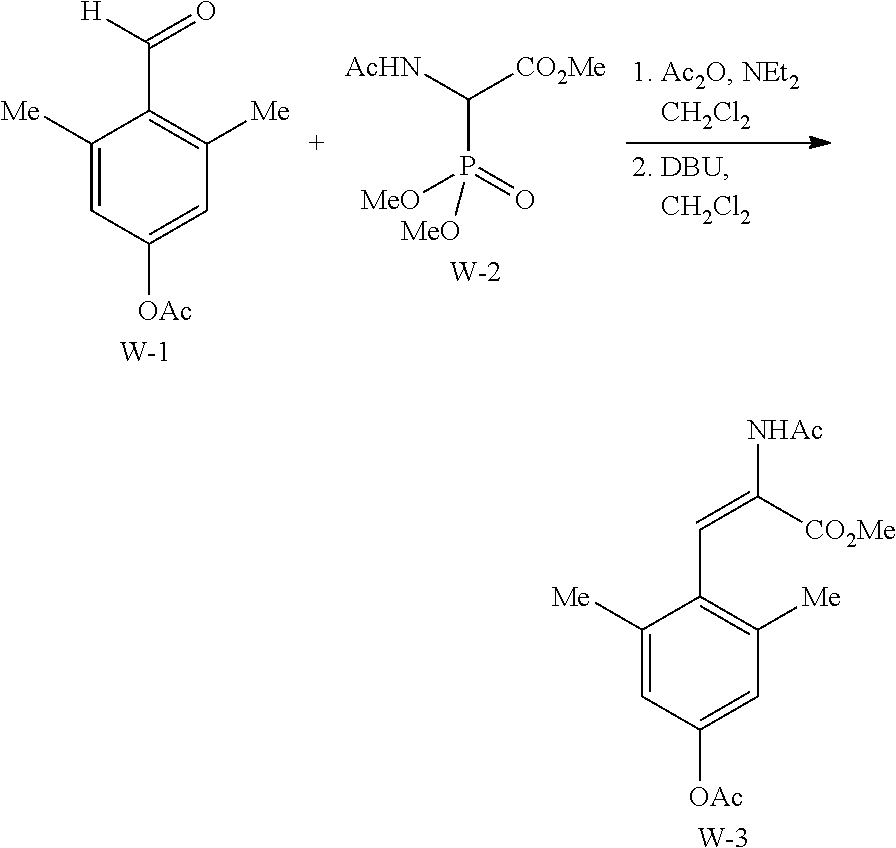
C1([Me])=CC([OAc])=CC([Me])=C1C([H])=O.[W].[AcHN]C([CO2Me])P([MeO])([MeO])=O.[W].C1([Me])=CC([OAc])=CC([Me])=C1C=C([CO2Me])[NHAc].[W]
